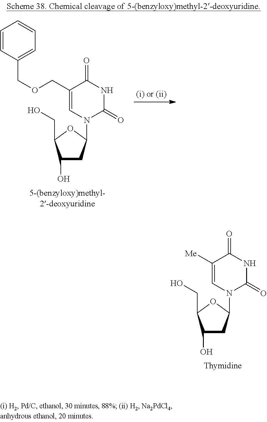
C1(O)CC(N2C(=O)NC(=O)C(COCC3=CC=CC=C3)=C2)OC1CO.C1(O)CC(N2C(=O)NC(=O)C([Me])=C2)OC1CO
